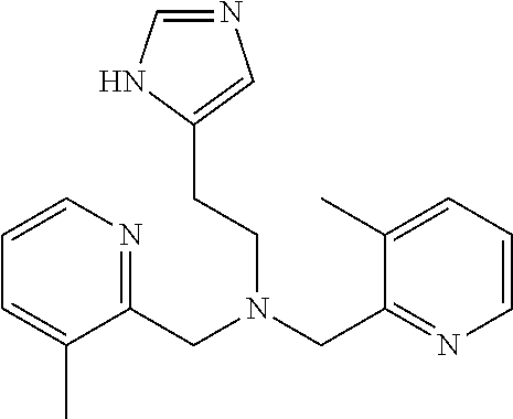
C(N(CC1=NC=CC=C1C)CCC1=CN=CN1)C1=NC=CC=C1C
